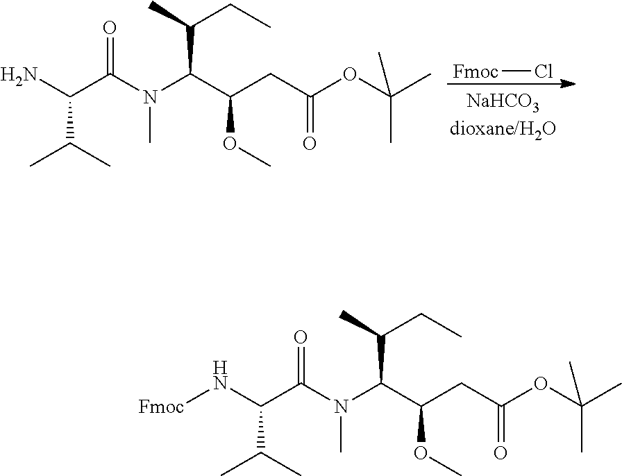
[Fmoc]Cl.C(C(CC(OC(C)(C)C)=O)OC)(C(C)CC)N(C(C(N)C(C)C)=O)C.C(C(CC(OC(C)(C)C)=O)OC)(C(C)CC)N(C(C(N[Fmoc])C(C)C)=O)C
